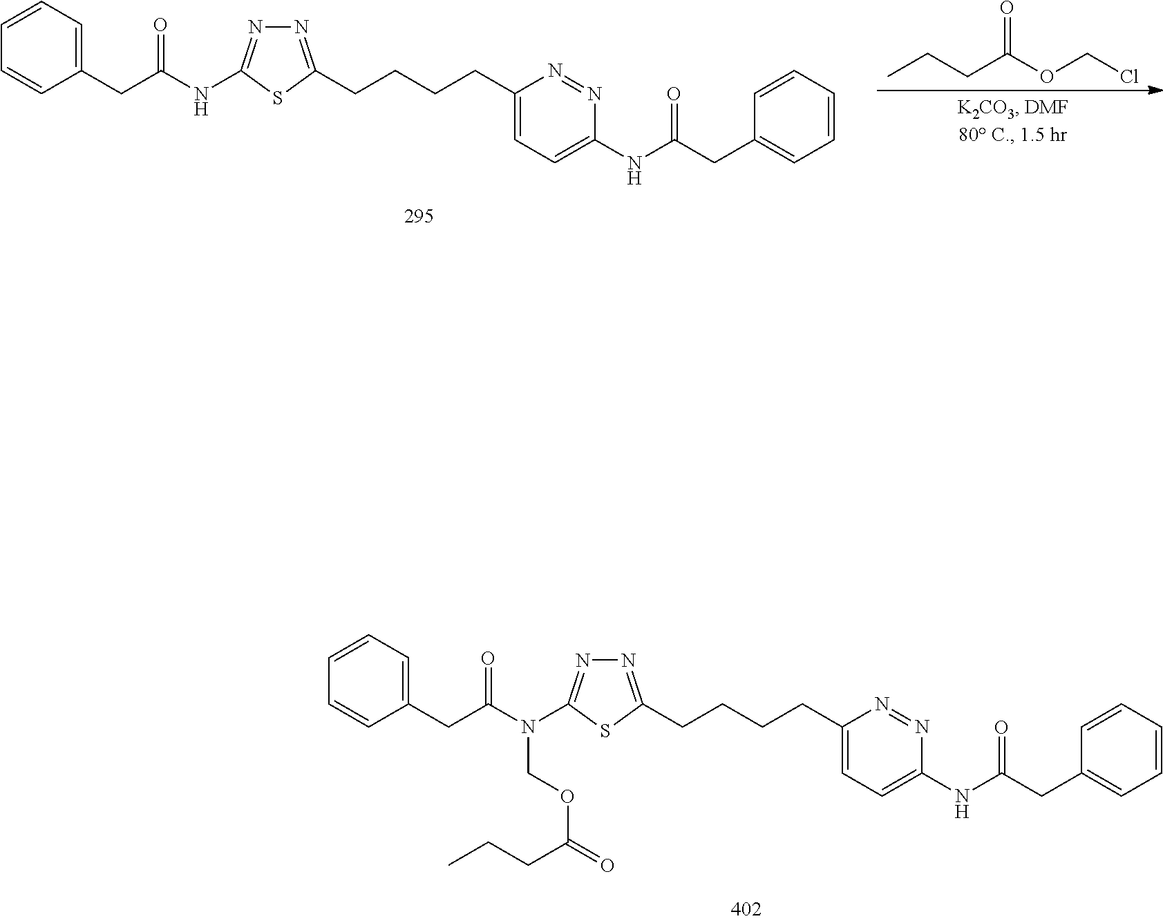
C1=CC=CC(CC(NC2=NN=C(CCCCC3=CC=C(NC(CC4=CC=CC=C4)=O)N=N3)S2)=O)=C1.CCCC(OCCl)=O.C1=CC=CC(CC(N(C2=NN=C(CCCCC3=CC=C(NC(CC4=CC=CC=C4)=O)N=N3)S2)COC(=O)CCC)=O)=C1
